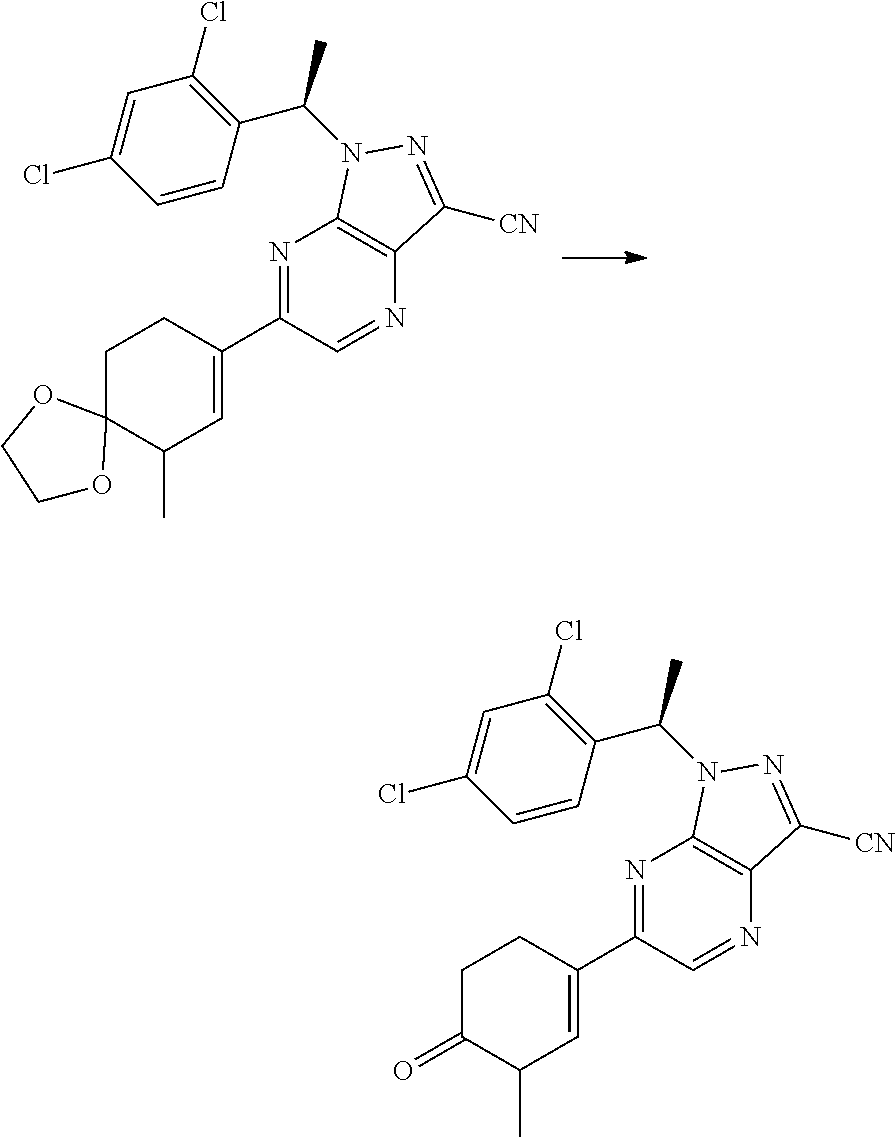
N1=C(C2=CC(C)C3(CC2)OCCO3)C=NC2=C1N(C(C1=C(Cl)C=C(Cl)C=C1)C)N=C2[CN].N1=C(C2=CC(C)C(=O)CC2)C=NC2=C1N(C(C1=C(Cl)C=C(Cl)C=C1)C)N=C2[CN]
